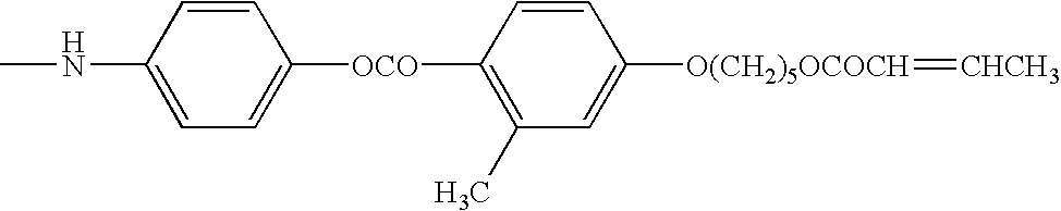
CNC1=CC=C([OCO]C2=C(C)C=C([O(CH2)5OCOCH]=[CHCH3])C=C2)C=C1
